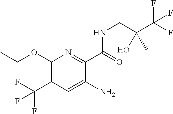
C1(OCC)=C(C(F)(F)F)C=C(N)C(C(=O)NCC(C(F)(F)F)(O)C)=N1
